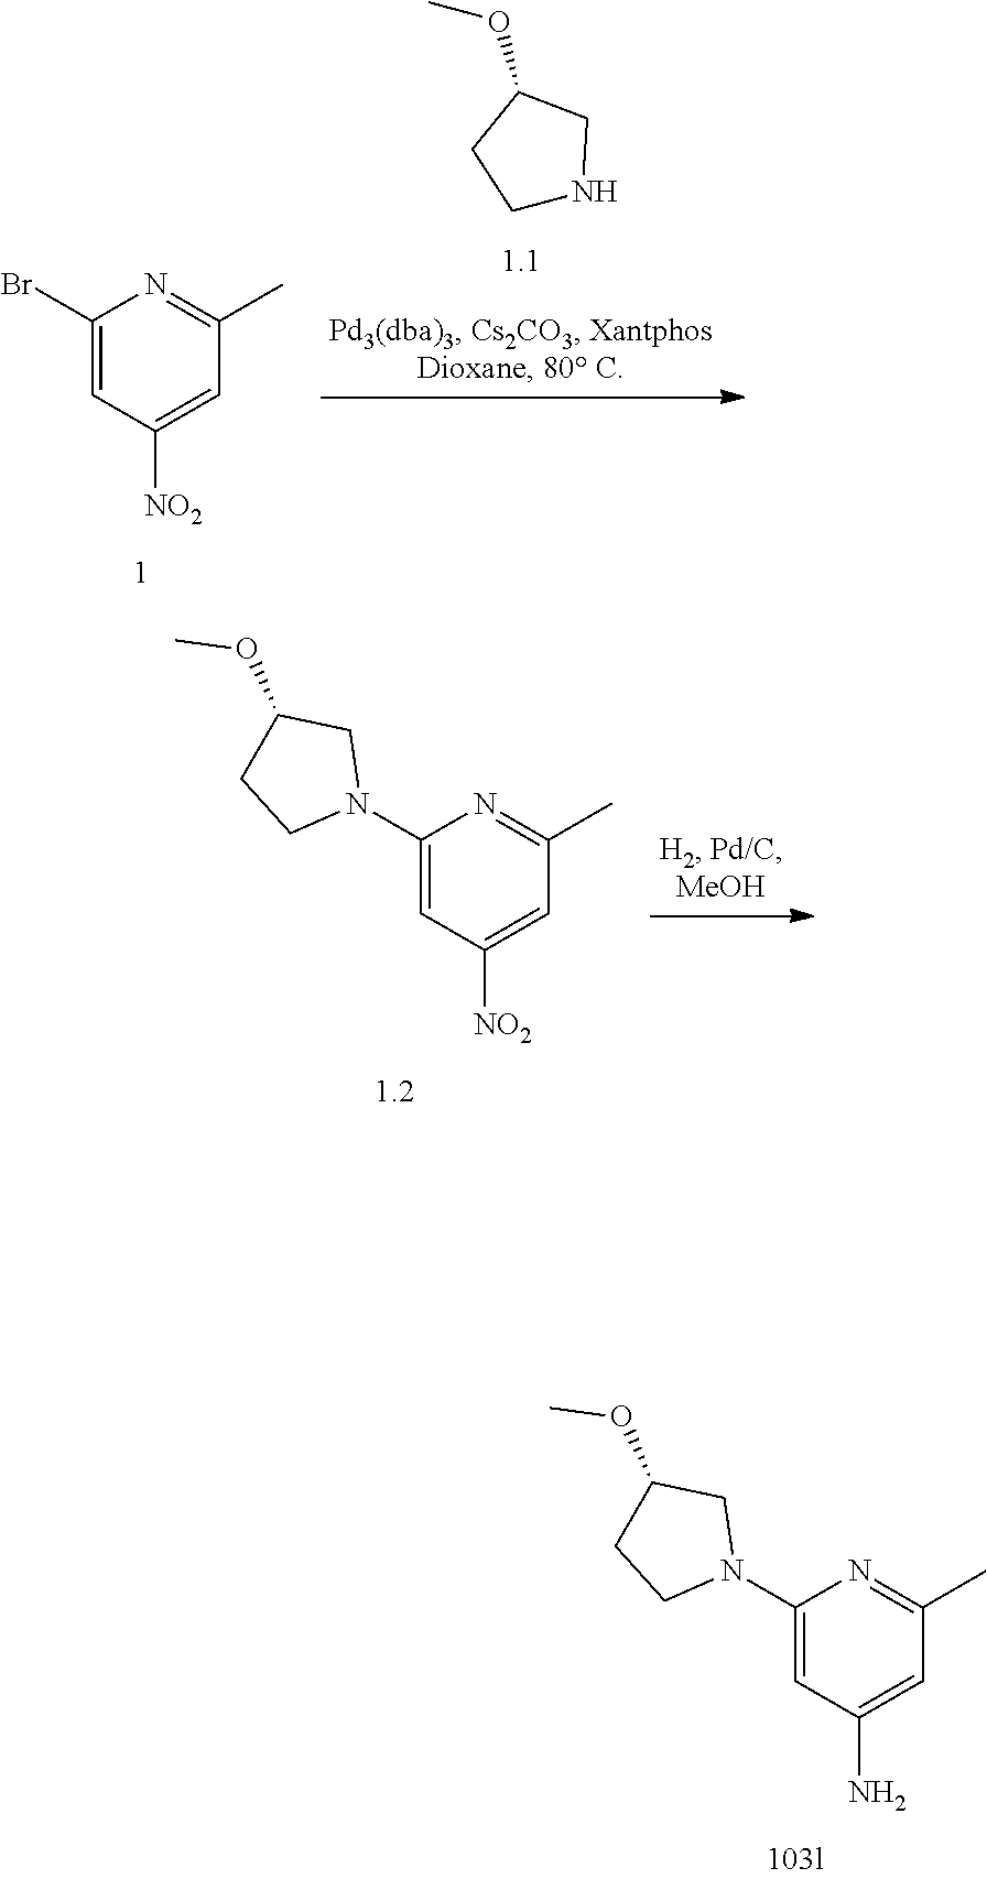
C1(N2CC(OC)CC2)=CC([NO2])=CC(C)=N1.C1(Br)=CC([NO2])=CC(C)=N1.COC1CCNC1.C1(N2CC(OC)CC2)=CC(N)=CC(C)=N1
